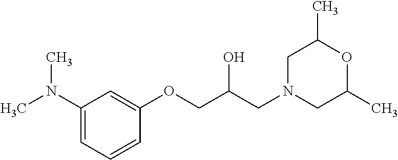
C1(N(C)C)=CC=CC(OCC(CN2CC(C)OC(C)C2)O)=C1
